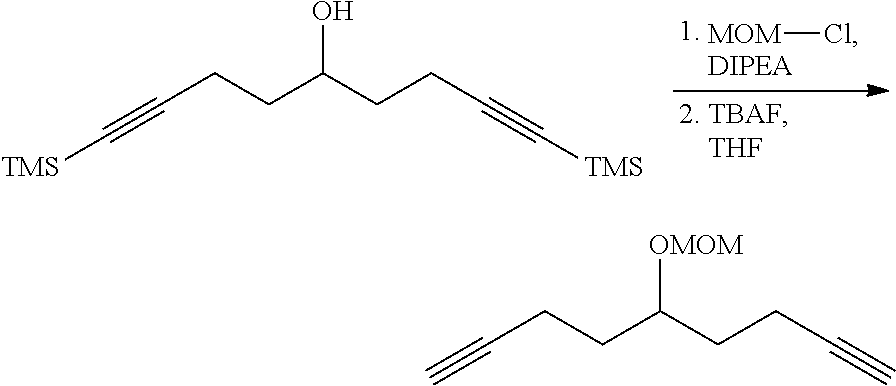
[TMS]C#CCCC(CCC#C[TMS])O.[MOM]Cl.C#CCCC(CCC#C)[OMOM]
